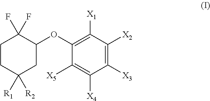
C1CC([R1])([R2])CC(OC2=C([X1])C([X2])=C([X3])C([X4])=C2[X5])C1(F)F
